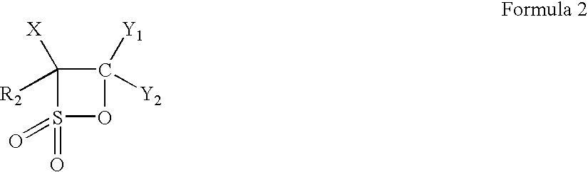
C1([X])([R2])S(=O)(=O)OC1([Y1])[Y2]
